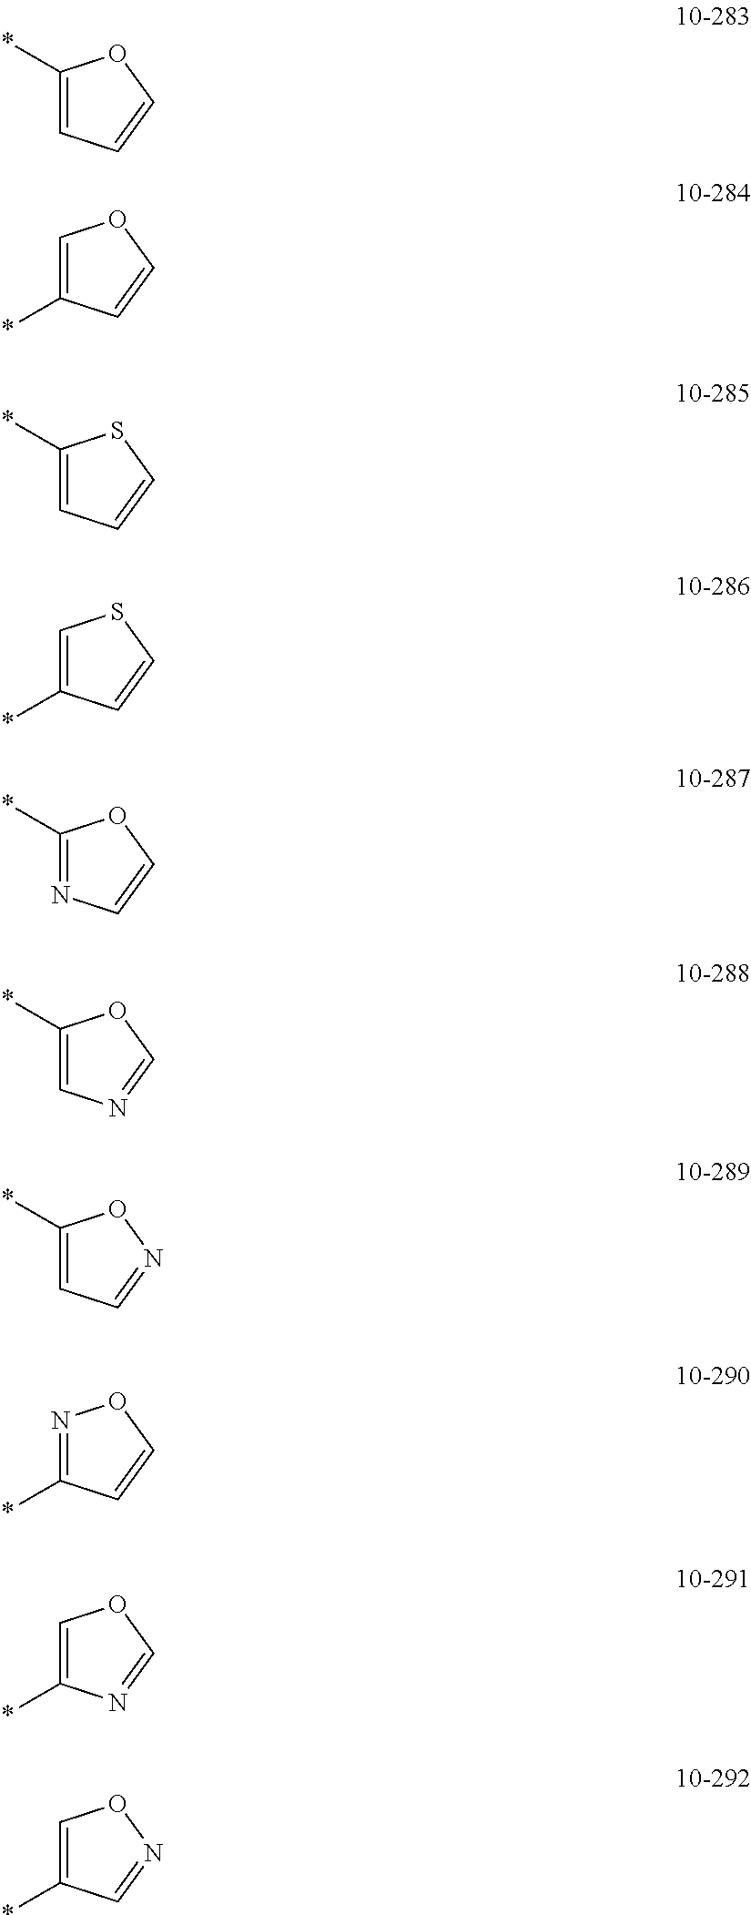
C1(*)=CC=CO1.C1=C(*)C=CO1.C1(*)=CC=CS1.C1=C(*)C=CS1.C1(*)=NC=CO1.C1(*)=CN=CO1.C1(*)=CC=NO1.N1=C(*)C=CO1.C1=C(*)N=CO1.C1=C(*)C=NO1
